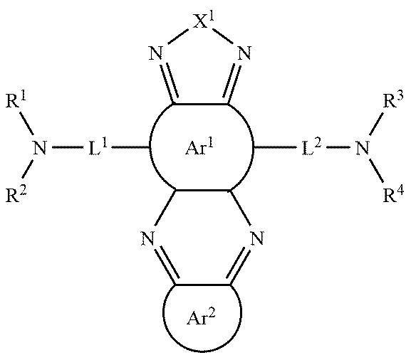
N1=CC=NCC1.C1=N[X1]N=C1.C[L2]N([R4])[R3].C[L1]N([R2])[R1]
